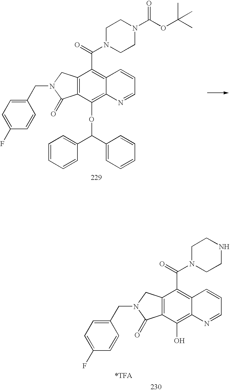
C12=C(C(OC(C3=CC=CC=C3)C3=CC=CC=C3)=C3C(=C1C(=O)N1CCN(C(OC(C)(C)C)=O)CC1)C=CC=N3)C(=O)N(CC1=CC=C(F)C=C1)C2.C12=C(C(O)=C3C(=C1C(=O)N1CCNCC1)C=CC=N3)C(=O)N(CC1=CC=C(F)C=C1)C2
